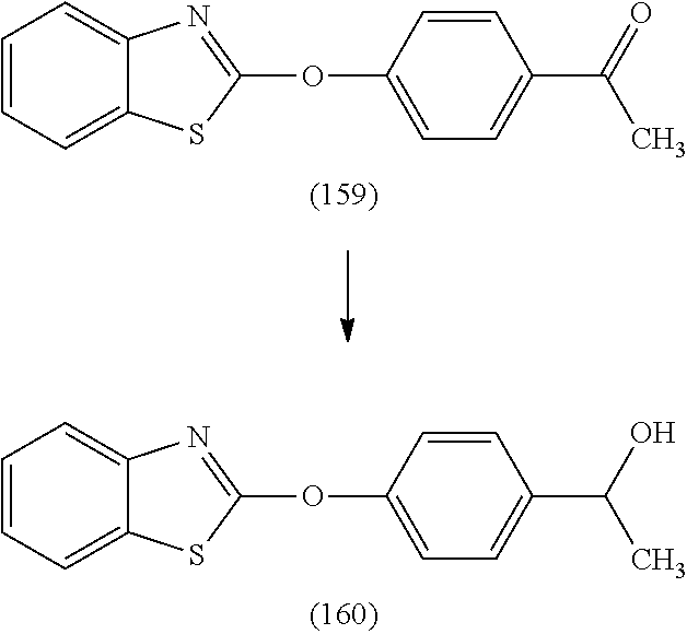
C1=C(OC2=NC3=CC=CC=C3S2)C=CC(C(O)C)=C1.C1=C(OC2=NC3=CC=CC=C3S2)C=CC(C(=O)C)=C1
